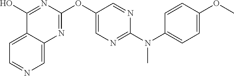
C12=CC=NC=C1N=C(OC1=CN=C(N(C3=CC=C(OC)C=C3)C)N=C1)N=C2O
